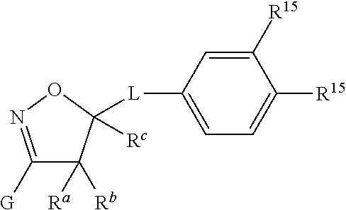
C1([G])=NOC([L]C2=CC=C([R15])C([R15])=C2)([Rc])C1([Rb])[Ra]
